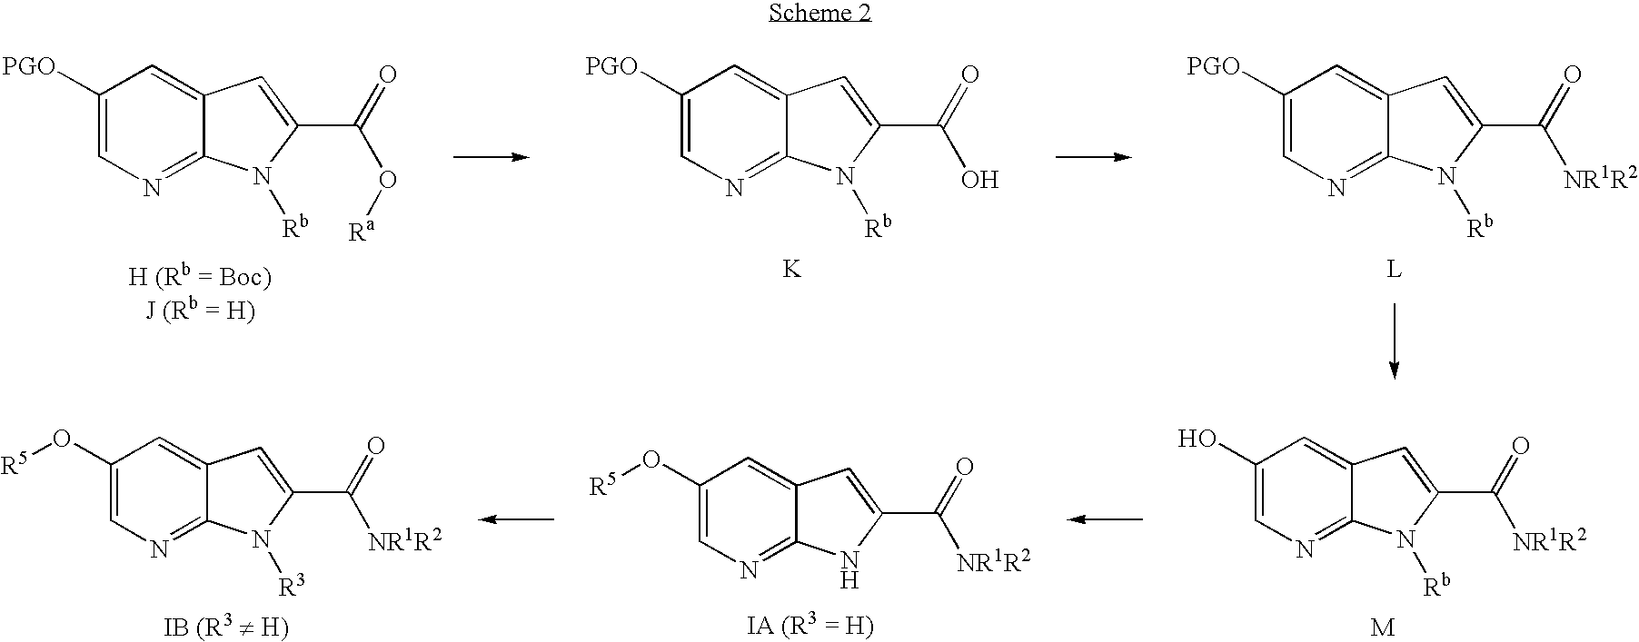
C1([PGO])=CN=C2C(=C1)C=C(C(=O)O[Ra])N2[Rb].C1([PGO])=CN=C2C(=C1)C=C(C(=O)O)N2[Rb].[K].C1([PGO])=CN=C2C(=C1)C=C(C(=O)[NR1R2])N2[Rb].[L].C1(O[R5])=CN=C2C(=C1)C=C(C(=O)[NR1R2])N2.[IA (R3 = H)].C1(O)=CN=C2C(=C1)C=C(C(=O)[NR1R2])N2[Rb].[M].C1(O[R5])=CN=C2C(=C1)C=C(C(=O)[NR1R2])N2[R3]
